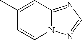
C1(C)=CC2=NC=NN2C=C1
